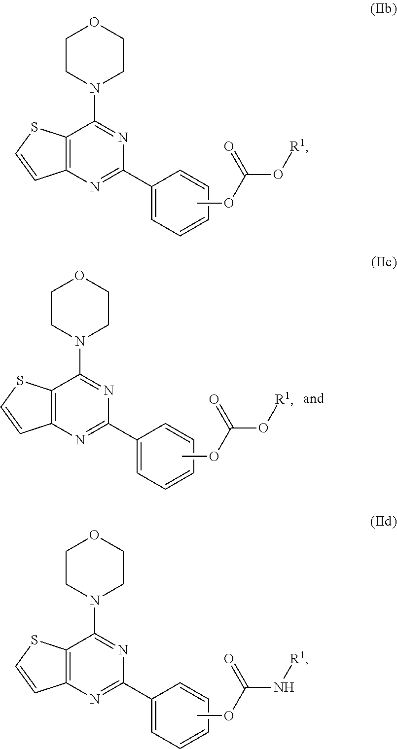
C1CN(C2=NC(C3=CC=CC=C3)=NC3=C2SC=C3)CCO1.COC(O[R1])=O.C1CN(C2=NC(C3=CC=CC=C3)=NC3=C2SC=C3)CCO1.COC(O[R1])=O.C1CN(C2=NC(C3=CC=CC=C3)=NC3=C2SC=C3)CCO1.COC(N[R1])=O
